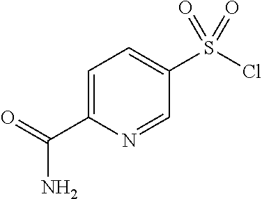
C1=C(C(N)=O)N=CC(S(Cl)(=O)=O)=C1
